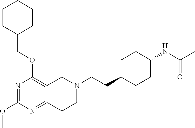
C12=NC(OC)=NC(OCC3CCCCC3)=C1CN(CCC1CCC(NC(C)=O)CC1)CC2
